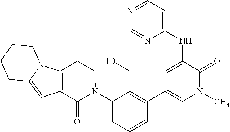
N1=CC=C(NC2=CC(C3=C(CO)C(N4CCC5=C(C4=O)C=C4N5CCCC4)=CC=C3)=CN(C)C2=O)N=C1
